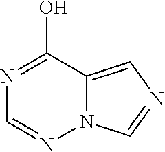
N1=C(O)C2=CN=CN2N=C1
